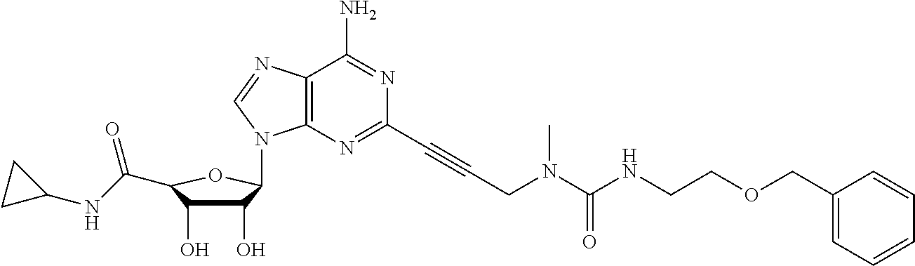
C1(O)C(O)C(C(NC2CC2)=O)OC1N1C2=C(N=C1)C(N)=NC(C#CCN(C(NCCOCC1=CC=CC=C1)=O)C)=N2
